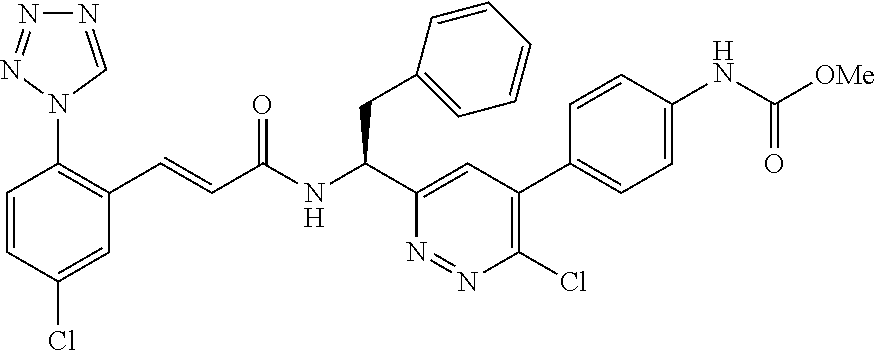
C1=CC(Cl)=CC(C=CC(NC(C2=CC(C3=CC=C(NC([OMe])=O)C=C3)=C(Cl)N=N2)CC2=CC=CC=C2)=O)=C1N1C=NN=N1
